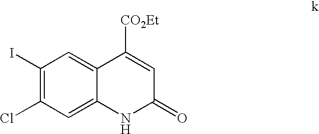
C1(I)=C(Cl)C=C2C(=C1)C([CO2Et])=CC(=O)N2
